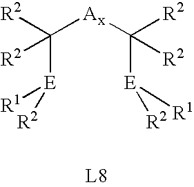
C([E]([R1])[R2])([Ax]C([E]([R1])[R2])([R2])[R2])([R2])[R2]
